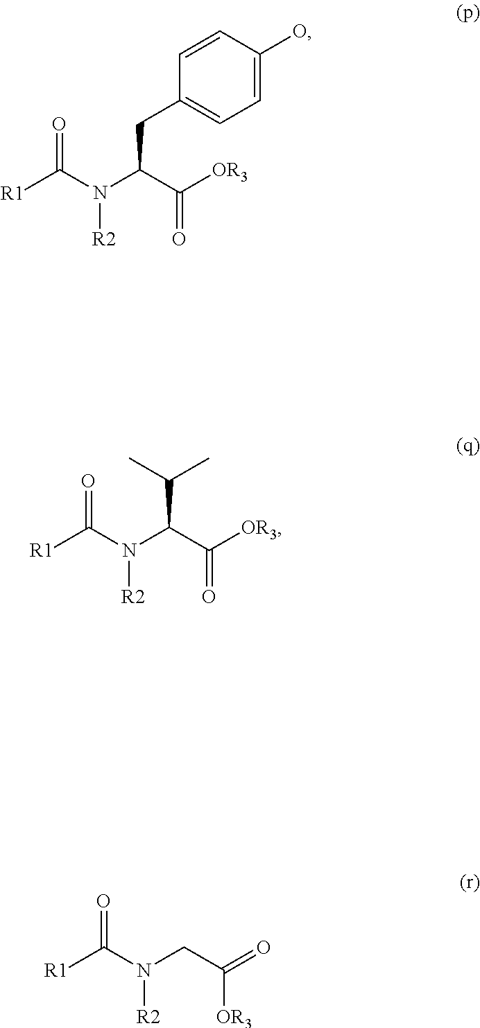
[R1]C(N(CC([OR3])=O)[R2])=O.[R1]C(N(C(C(=O)[OR3])C(C)C)[R2])=O.[R1]C(N(C(C(=O)[OR3])CC1=CC=C(O)C=C1)[R2])=O
